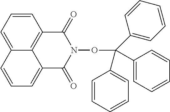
C1=CC2=CC=CC3=C2C(=C1)C(=O)N(OC(C1=CC=CC=C1)(C1=CC=CC=C1)C1=CC=CC=C1)C3=O
